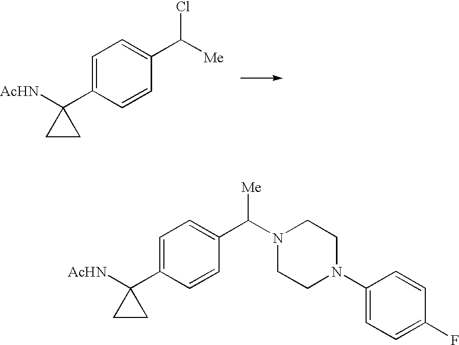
C1=C(C2([AcHN])CC2)C=CC(C([Me])N2CCN(C3=CC=C(F)C=C3)CC2)=C1.C1=C(C2([AcHN])CC2)C=CC(C([Me])Cl)=C1
